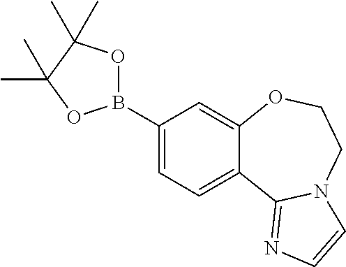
C1(B2OC(C)(C)C(C)(C)O2)=CC=C2C(=C1)OCCN1C2=NC=C1
